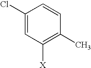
C1(Cl)=CC([X])=C(C)C=C1
